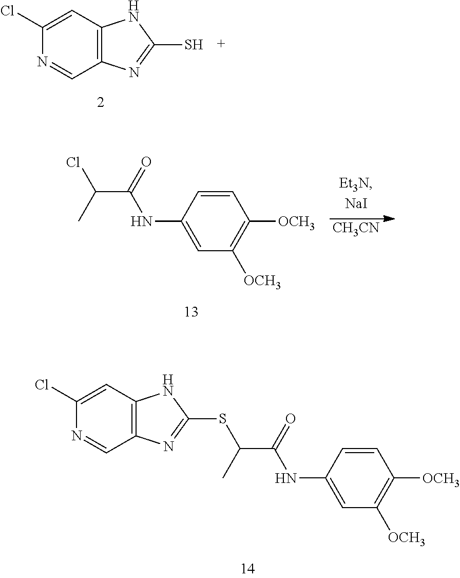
C1(NC(C(C)SC2=NC3=C(C=C(Cl)N=C3)N2)=O)=CC([OCH3])=C([OCH3])C=C1.C1(Cl)=CC2=C(C=N1)N=C(S)N2.C1(NC(C(C)Cl)=O)=CC([OCH3])=C([OCH3])C=C1.[CH3CN]
